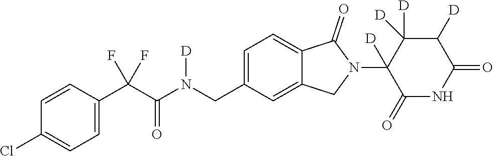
C1=CC(C(C(N(CC2=CC=C3C(=C2)CN(C2([D])C(=O)NC(=O)C([D])C2([D])[D])C3=O)[D])=O)(F)F)=CC=C1Cl
